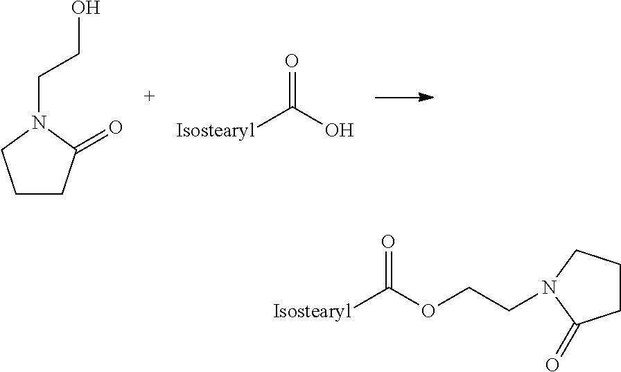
C1CC(=O)N(CCO)C1.[Isostearyl]C(O)=O.[Isostearyl]C(OCCN1CCCC1=O)=O
